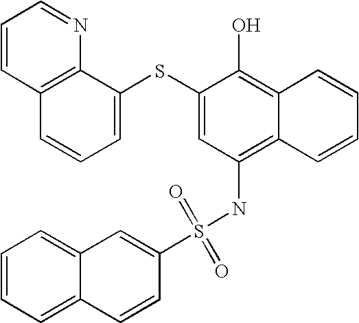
C1=CC2=C(N=C1)C(SC1=CC(NS(C3=CC4=CC=CC=C4C=C3)(=O)=O)=C3C(=C1O)C=CC=C3)=CC=C2
